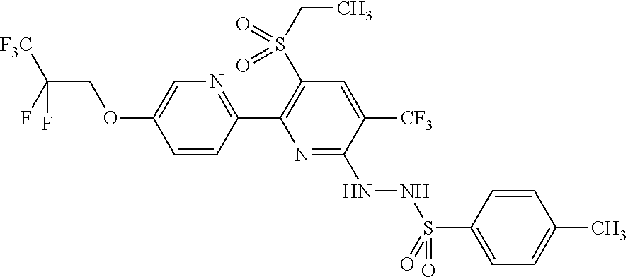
C(COC1=CN=C(C2=C(S(CC)(=O)=O)C=C([CF3])C(NNS(C3=CC=C(C)C=C3)(=O)=O)=N2)C=C1)(F)([F3C])F
